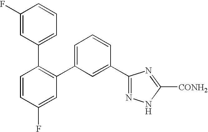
C1=CC(F)=CC(C2=CC=CC(C3=NNC([CONH2])=N3)=C2)=C1C1=CC=CC(F)=C1
